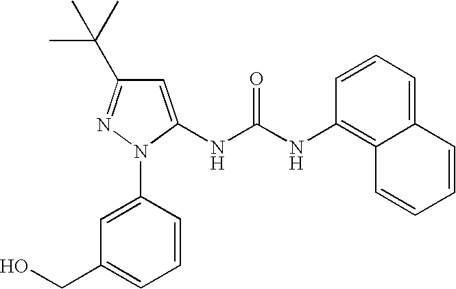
C1=CC(N2C(NC(NC3=C4C(=CC=C3)C=CC=C4)=O)=CC(C(C)(C)C)=N2)=CC(CO)=C1
